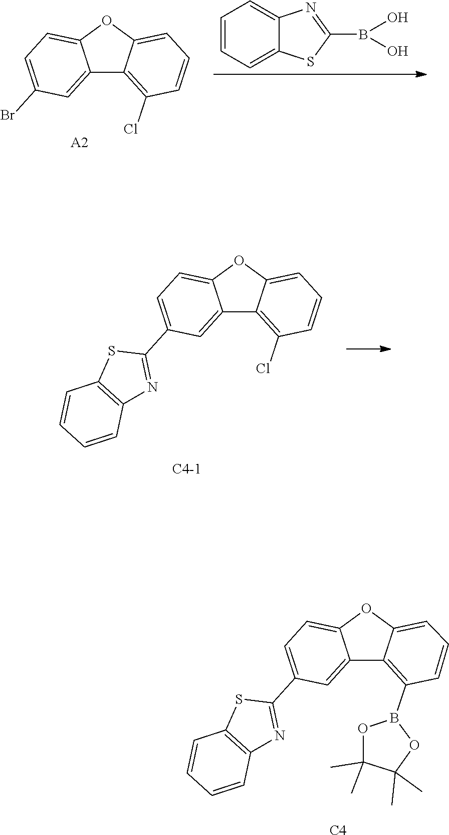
C12=CC(C3=NC4=C(S3)C=CC=C4)=CC=C1OC1=CC=CC(Cl)=C21.[C4-1].C12=CC(Br)=CC=C1OC1=CC=CC(Cl)=C21.[A2].C12=CC=CC=C1SC(B(O)O)=N2.[C4].C12=CC(C3=NC4=C(S3)C=CC=C4)=CC=C1OC1=CC=CC(B3OC(C)(C)C(C)(C)O3)=C21
